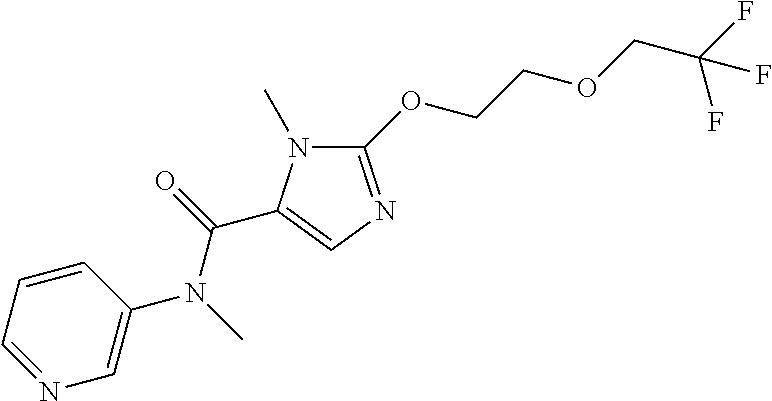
N1(C)C(OCCOCC(F)(F)F)=NC=C1C(=O)N(C)C1=CN=CC=C1
